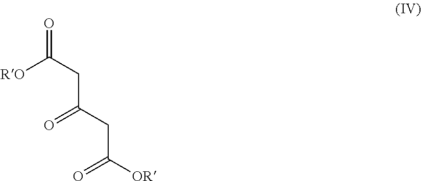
[RO]C(CC(CC([OR])=O)=O)=O
